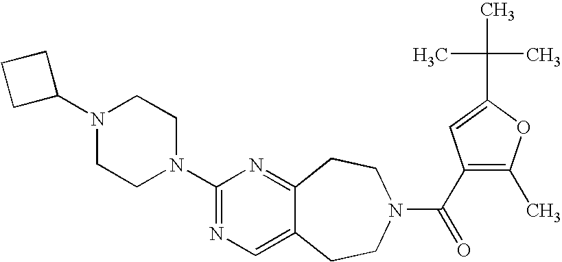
C1C(N2CCN(C3=NC=C4C(=N3)CCN(C(=O)C3=C(C)OC(C(C)(C)C)=C3)CC4)CC2)CC1
